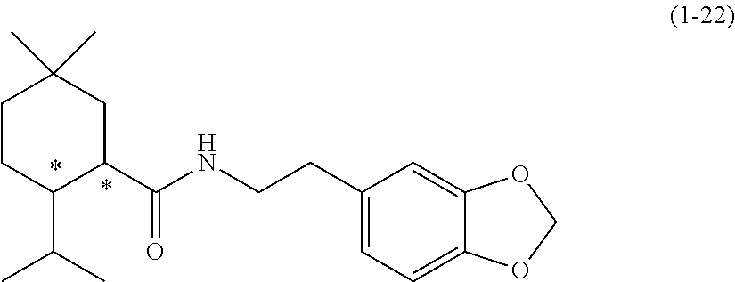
C1CC(C(C)C)C(C(NCCC2=CC=C3C(=C2)OCO3)=O)CC1(C)C
